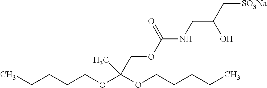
CCCCCOC(OCCCCC)(C)COC(NCC(C[SO3Na])O)=O
